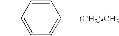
C1=CC(C)=CC=C1[(CH2)5CH3]
